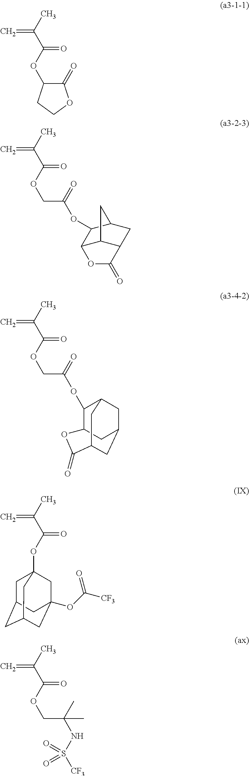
CC(=C)C(=O)OC1C(=O)OCC1.CC(=C)C(=O)OCC(OC1C2C3C(CC1C3)C(=O)O2)=O.CC(=C)C(=O)OCC(OC1C2CC3CC1CC(C(=O)O2)C3)=O.CC(=C)C(=O)OC12CC3CC(CC(OC([CF3])=O)(C1)C3)C2.CC(=C)C(=O)OCC(NS([CF3])(=O)=O)(C)C
